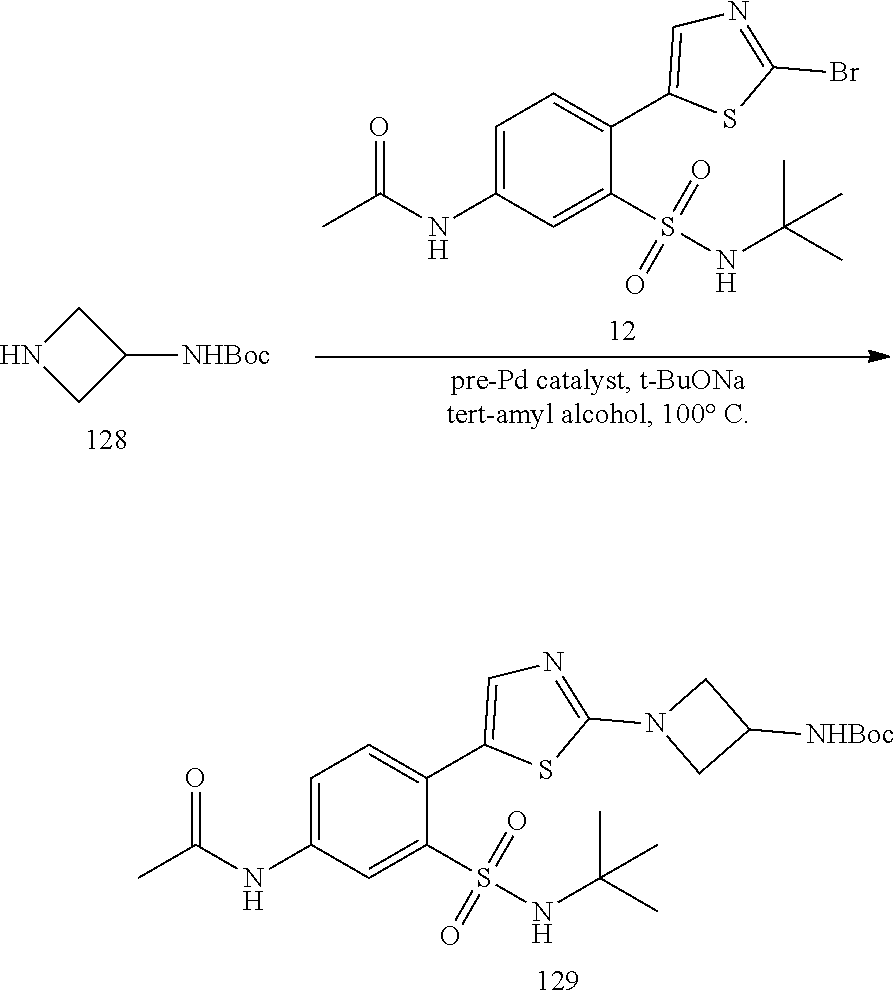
C1=C(C2=CN=C(N3CC([NHBoc])C3)S2)C(S(NC(C)(C)C)(=O)=O)=CC(NC(C)=O)=C1.C1([NHBoc])CNC1.C1=C(C2=CN=C(Br)S2)C(S(NC(C)(C)C)(=O)=O)=CC(NC(C)=O)=C1
